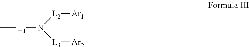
C[L1]N([L2][Ar1])[L3][Ar2]
